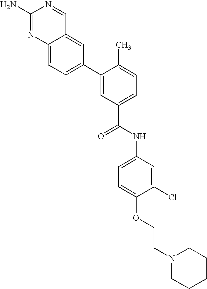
C12=CC(C3=CC(C(NC4=CC=C(OCCN5CCCCC5)C(Cl)=C4)=O)=CC=C3C)=CC=C1N=C(N)N=C2
